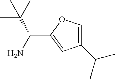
C1(C(C)C)=COC(C(N)C(C)(C)C)=C1
